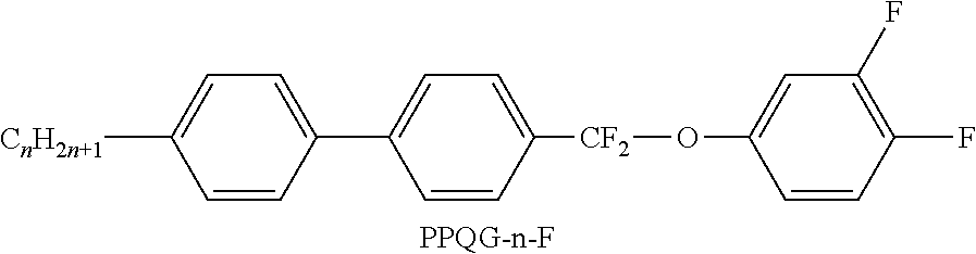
[PPQG-n-F].C1=C([CnH2n+1])C=CC(C2=CC=C([CF2]OC3=CC(F)=C(F)C=C3)C=C2)=C1
